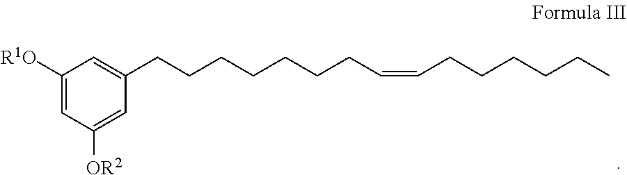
C1([R1O])=CC([OR2])=CC(CCCCCCCC=CCCCCCC)=C1
